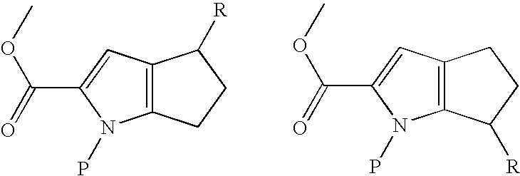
C12=C(CCC1[R])N(P)C(C(=O)OC)=C2.C12=C(C([R])CC1)N(P)C(C(=O)OC)=C2
